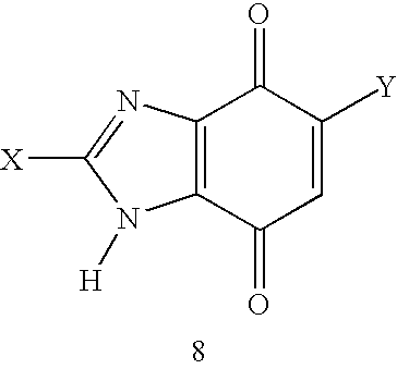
C12=C(C(=O)C=C([Y])C1=O)N([H])C([X])=N2
